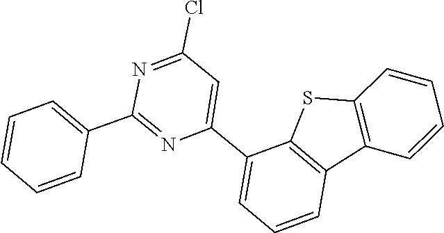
C1=CC=CC(C2=NC(C3=CC=CC4=C3SC3=C4C=CC=C3)=CC(Cl)=N2)=C1
